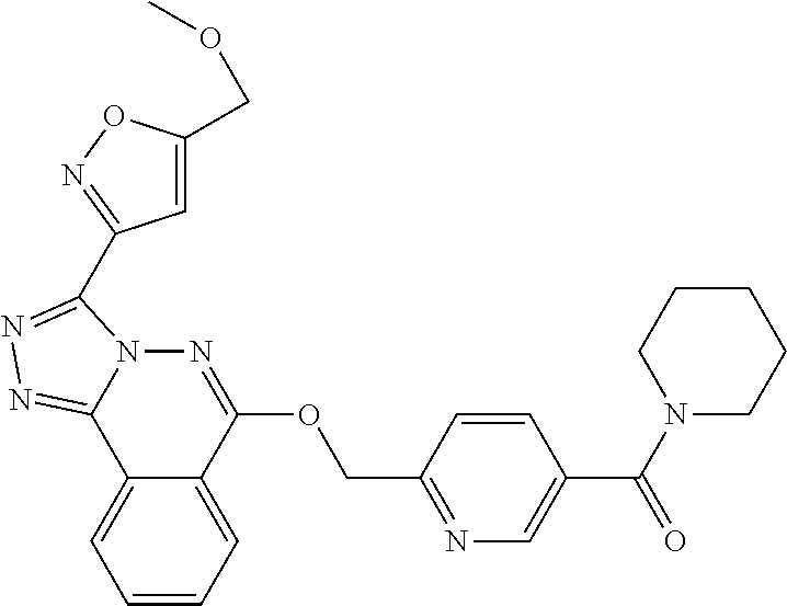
C1=CC=C2C(=C1)C1=NN=C(C3=NOC(COC)=C3)N1N=C2OCC1=NC=C(C(N2CCCCC2)=O)C=C1
